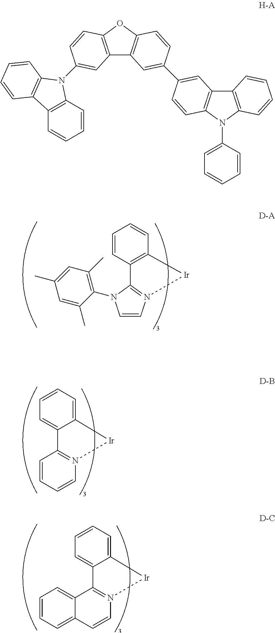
C1=CC2=C(C=C1)[Ir]N1=C2N(C2=C(C)C=C(C)C=C2C)C=C1.C12=CC=CC=C1C1=N(C=CC=C1)[Ir]2.C12=CC=CC=C1C1=N(C=CC3=CC=CC=C13)[Ir]2.C1=CC2=C(C=C1)C1=C(C=CC=C1)N2C1=CC2=C(OC3=C2C=C(C2=CC4=C(N(C5=CC=CC=C5)C5=C4C=CC=C5)C=C2)C=C3)C=C1
